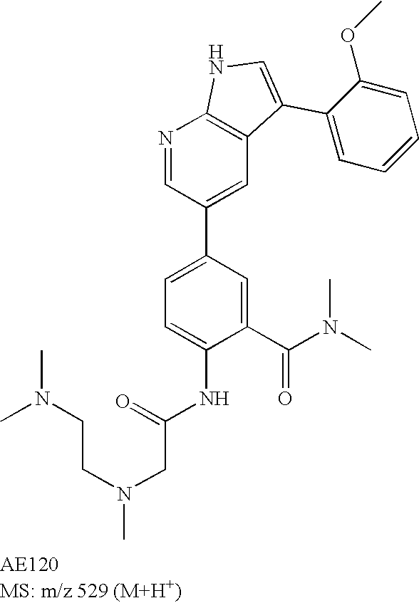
N1=CC(C2=CC=C(NC(CN(C)CCN(C)C)=O)C(C(N(C)C)=O)=C2)=CC2=C1NC=C2C1=CC=CC=C1OC
